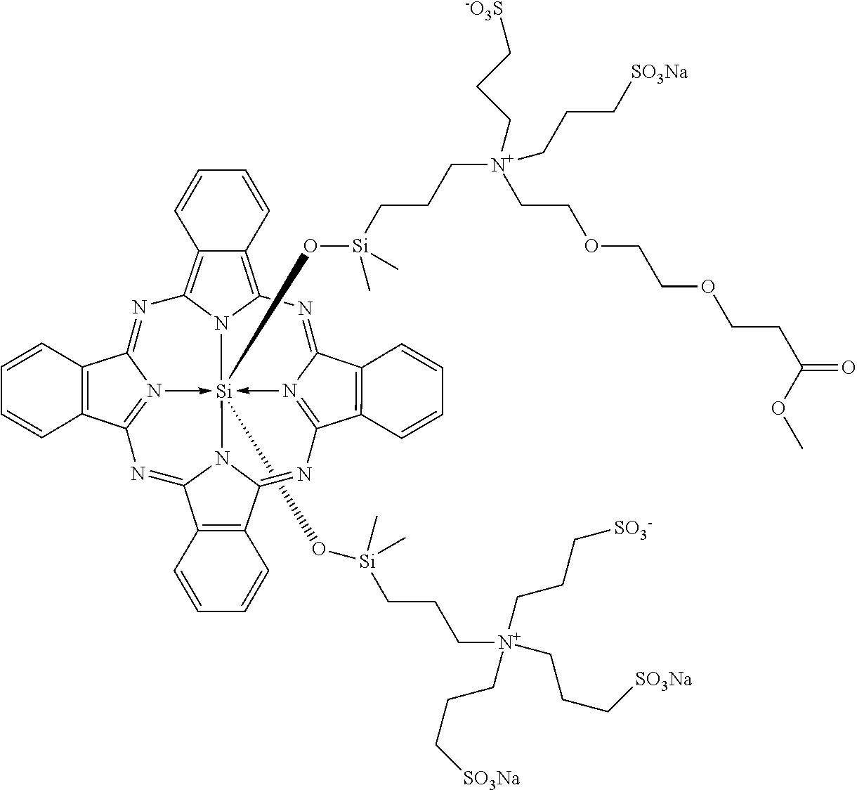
N1=C2N3->[Si]45(O[Si](CCC[N+](CCOCCOCCC(=O)OC)(CCC[-O3S])CCC[SO3Na])(C)C)(O[Si](C)(C)CCC[N+](CCC[SO3-])(CCC[SO3Na])CCC[SO3Na])-N6=C(N=C7N4C(=NC=3C3=C2C=CC=C3)C2=C7C=CC=C2)C2=C(C6=NC3=C4C(=C1N35)C=CC=C4)C=CC=C2
